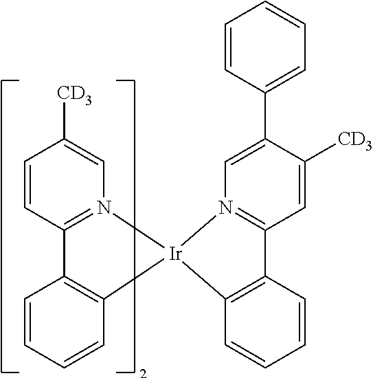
C1=CC=CC2=C1C1=N(C=C([CD3])C=C1)[Ir]21N2=C(C3=C1C=CC=C3)C=C([CD3])C(C1=CC=CC=C1)=C2
